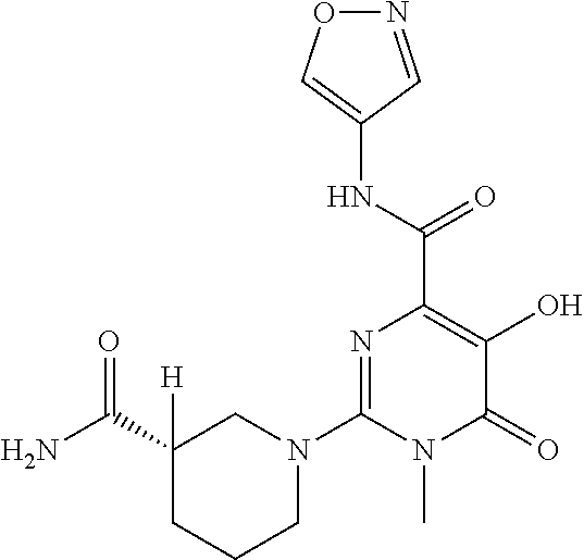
N1=CC(NC(C2=C(O)C(=O)N(C)C(N3CC(C(N)=O)([H])CCC3)=N2)=O)=CO1
